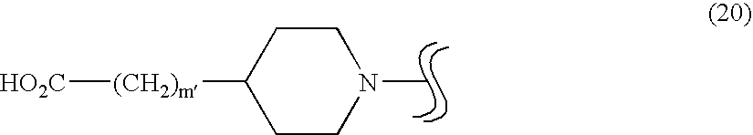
CN1CCC([(CH2)m][HO2C])CC1
